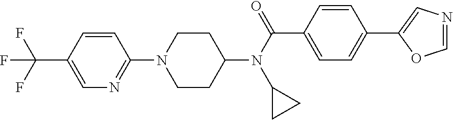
C1CC(N(C(C2=CC=C(C3=CN=CO3)C=C2)=O)C2CC2)CCN1C1=NC=C(C(F)(F)F)C=C1
